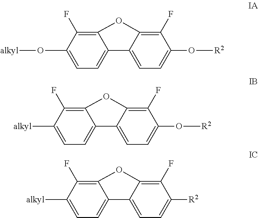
[alkyl]OC1=CC=C2C(=C1F)OC1=C(F)C(O[R2])=CC=C21.[alkyl]C1=CC=C2C(=C1F)OC1=C(F)C(O[R2])=CC=C21.[alkyl]C1=CC=C2C(=C1F)OC1=C(F)C([R2])=CC=C21
